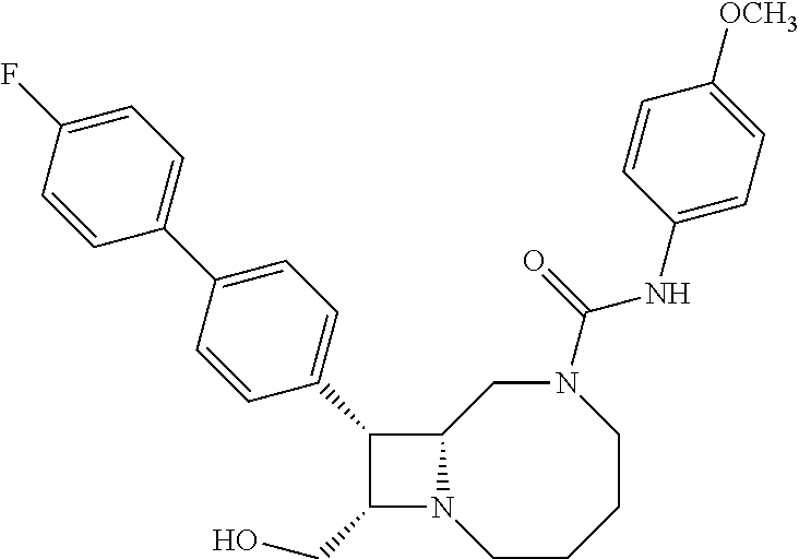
C1(CO)N2C(C1C1=CC=C(C3=CC=C(F)C=C3)C=C1)CN(C(NC1=CC=C([OCH3])C=C1)=O)CCCC2
